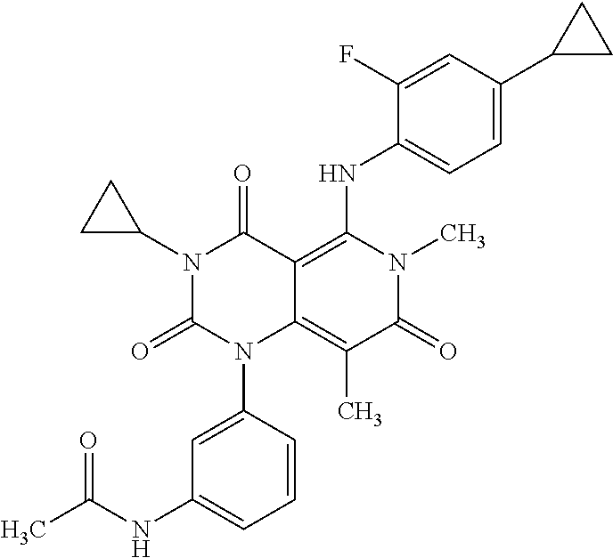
N1(C2CC2)C(=O)N(C2=CC(NC(C)=O)=CC=C2)C2=C(C)C(=O)N(C)C(NC3=CC=C(C4CC4)C=C3F)=C2C1=O
